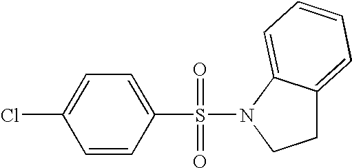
C1=CC(S(N2CCC3=CC=CC=C23)(=O)=O)=CC=C1Cl
